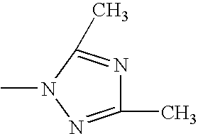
CN1N=C(C)N=C1C
